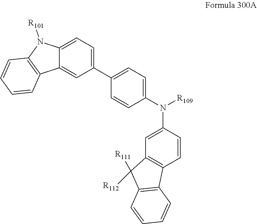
C12=CC(C3=CC=C(N([R109])C4=CC5=C(C=C4)C4=C(C5([R111])[R112])C=CC=C4)C=C3)=CC=C1N([R101])C1=C2C=CC=C1
